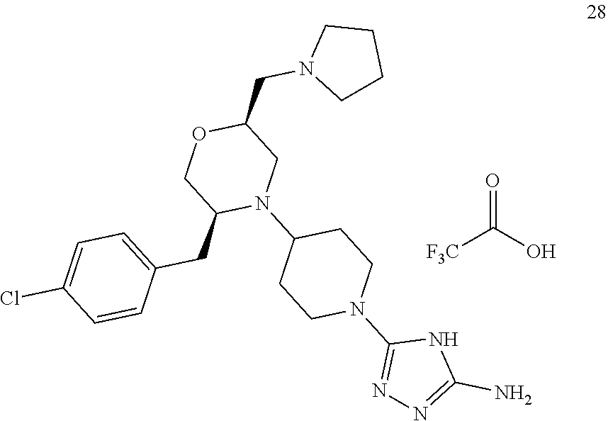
[F3C]C(O)=O.C(C1OCC(CC2=CC=C(Cl)C=C2)N(C2CCN(C3=NN=C(N)N3)CC2)C1)N1CCCC1
